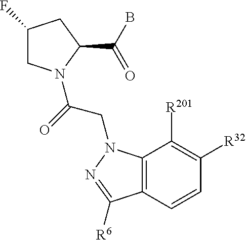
C1(F)CN(C(=O)CN2C3=C(C=CC([R32])=C3[R201])C([R6])=N2)C(C(B)=O)C1
